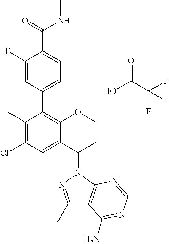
C1(C)=C(Cl)C=C(C(C)N2N=C(C)C3=C2N=CN=C3N)C(OC)=C1C1=CC=C(C(=O)NC)C(F)=C1.O=C(C(F)(F)F)O
